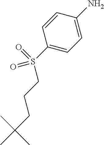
C1(S(CCCC(C)(C)C)(=O)=O)=CC=C(N)C=C1
